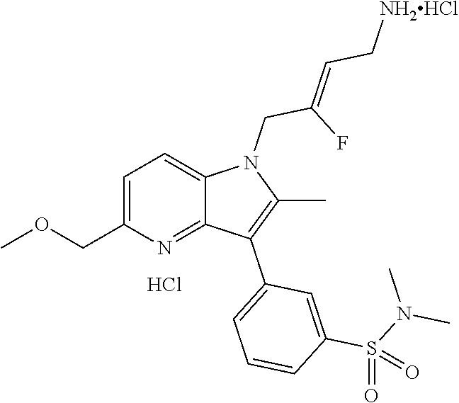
C1=C(COC)N=C2C(=C1)N(CC(F)=CC[NH2HCl])C(C)=C2C1=CC=CC(S(N(C)C)(=O)=O)=C1.Cl
